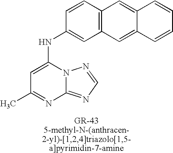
N12C(=NC=N1)N=C(C)C=C2NC1=CC2=C(C=C1)C=C1C(=C2)C=CC=C1
